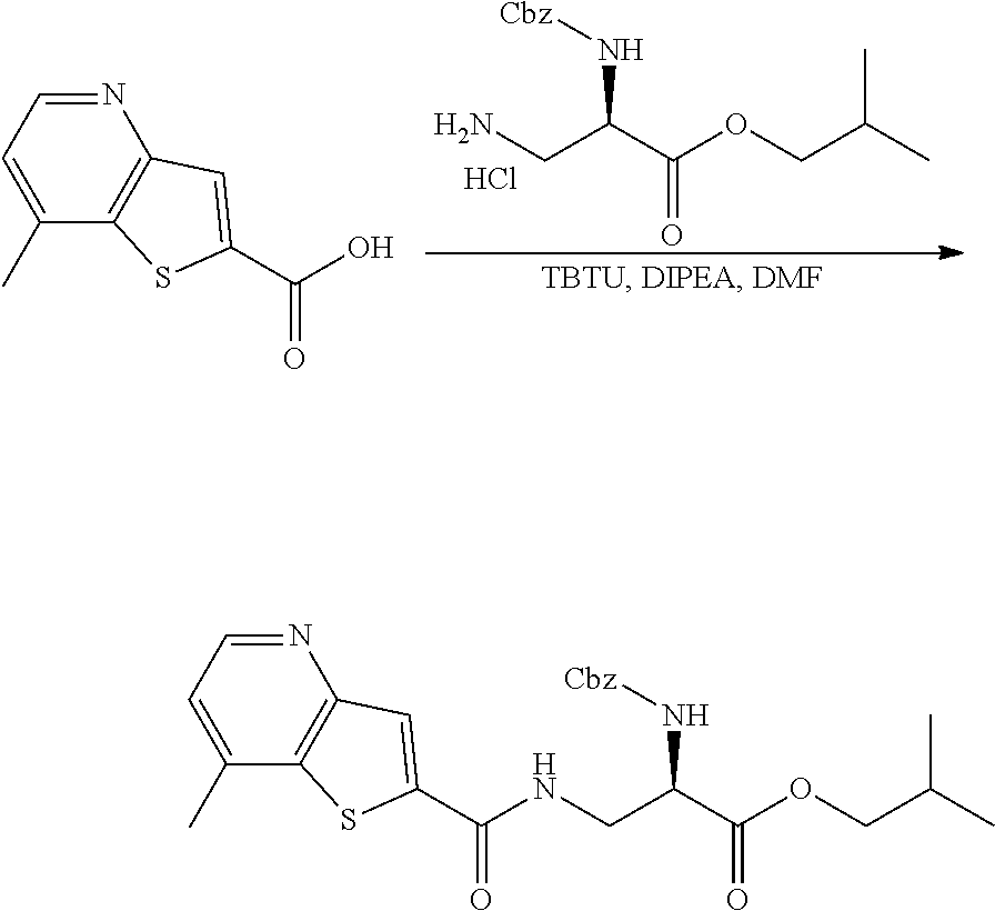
NCC(C(OCC(C)C)=O)N[Cbz].Cl.N1=CC=C(C)C2=C1C=C(C(O)=O)S2.N1=CC=C(C)C2=C1C=C(C(NCC(C(OCC(C)C)=O)N[Cbz])=O)S2
